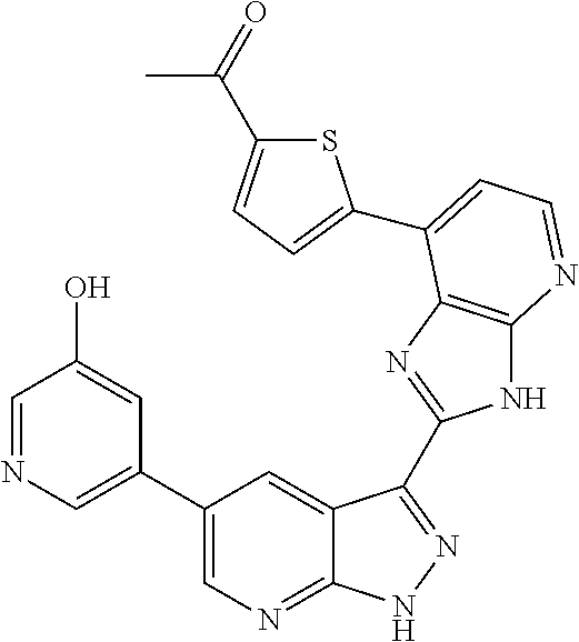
C1(C2=CN=CC(O)=C2)=CN=C2C(=C1)C(C1=NC3=C(N1)N=CC=C3C1=CC=C(C(=O)C)S1)=NN2
